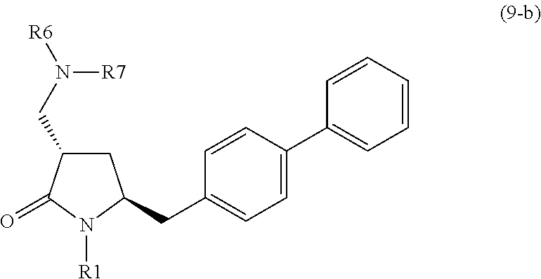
C1C(CN([R6])[R7])C(=O)N([R1])C1CC1=CC=C(C2=CC=CC=C2)C=C1
